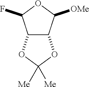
C12C(C([OMe])OC1F)OC([Me])([Me])O2
